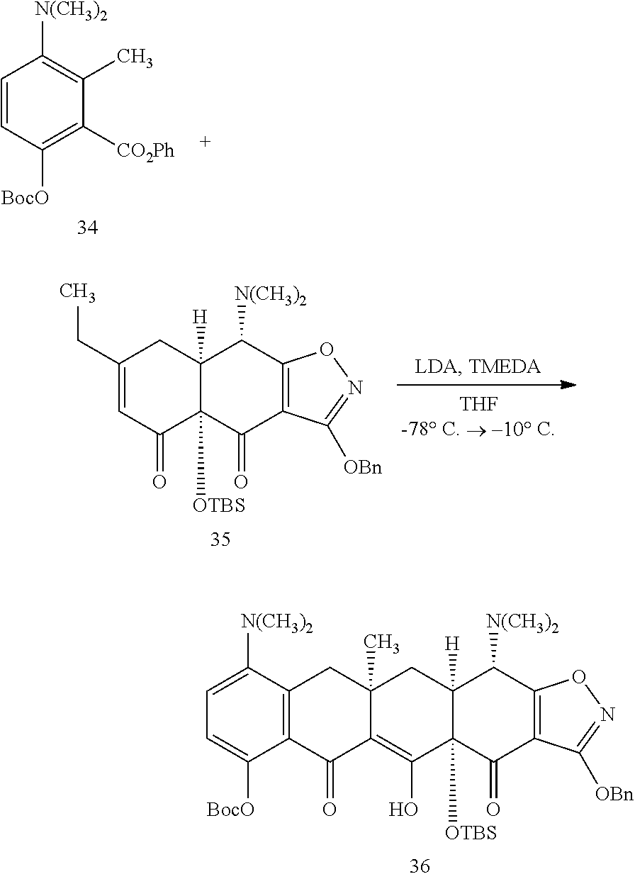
C1([N(CH3)2])=CC=C([BocO])C2=C1CC1(C)C(=C(O)C3([OTBS])C([H])(C1)C([N(CH3)2])C1=C(C3=O)C([OBn])=NO1)C2=O.C1([N(CH3)2])=C(C)C([CO2Ph])=C([BocO])C=C1.C1=C(CC)CC2([H])C([OTBS])(C1=O)C(=O)C1=C(C2[N(CH3)2])ON=C1[OBn]
